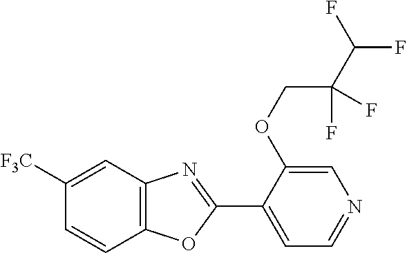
C1([F3C])=CC2=C(C=C1)OC(C1=CC=NC=C1OCC(F)(C(F)F)F)=N2
